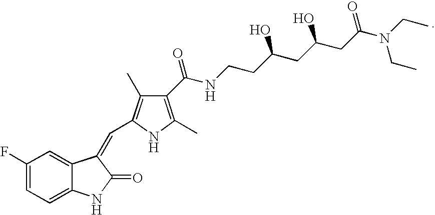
C1(F)=CC=C2C(=C1)C(=CC1=C(C)C(C(NCCC(CC(CC(=O)N(CC)CC)O)O)=O)=C(C)N1)C(=O)N2
